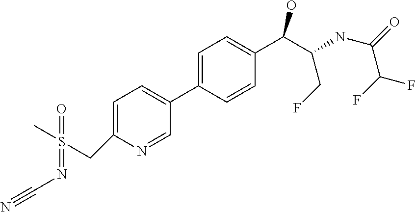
C1=C(CS(=O)(=NC#N)C)N=CC(C2=CC=C(C(C(NC(=O)C(F)F)CF)O)C=C2)=C1
